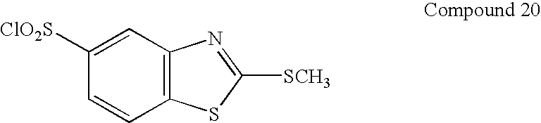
C1=C([ClO2S])C=CC2=C1N=C([SCH3])S2
